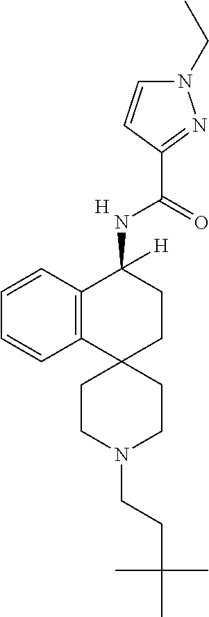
[H].C12=C(C=CC=C1)C(NC(C1=NN(CC)C=C1)=O)([H])CCC21CCN(CCC(C)(C)C)CC1
